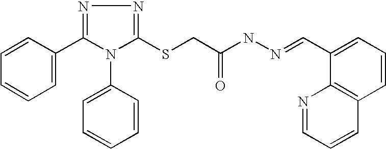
C1(C2=CC=CC=C2)=NN=C(SCC(NN=CC2=CC=CC3=C2N=CC=C3)=O)N1C1=CC=CC=C1
